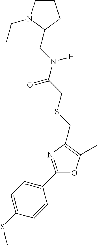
C1=C(SC)C=CC(C2=NC(CSCC(N(CC3N(CC)CCC3)[H])=O)=C(C)O2)=C1
